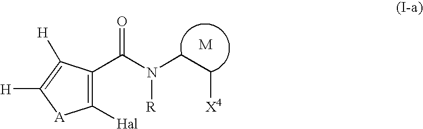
C1([Hal])=C(C(N(CC[X4])[R])=O)C([H])=C([H])[A]1
